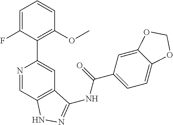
N1=CC2=C(C=C1C1=C(OC)C=CC=C1F)C(NC(C1=CC=C3C(=C1)OCO3)=O)=NN2
